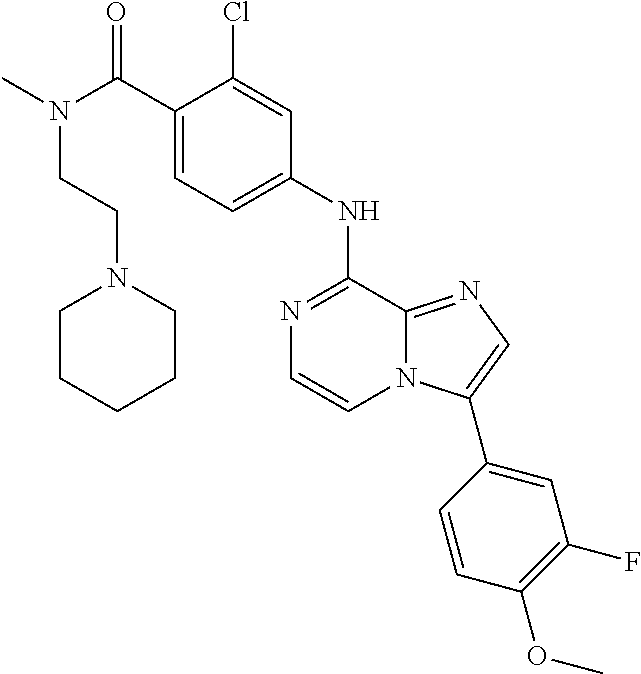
C1(C(=O)N(CCN2CCCCC2)C)=CC=C(NC2=NC=CN3C2=NC=C3C2=CC(F)=C(OC)C=C2)C=C1Cl
